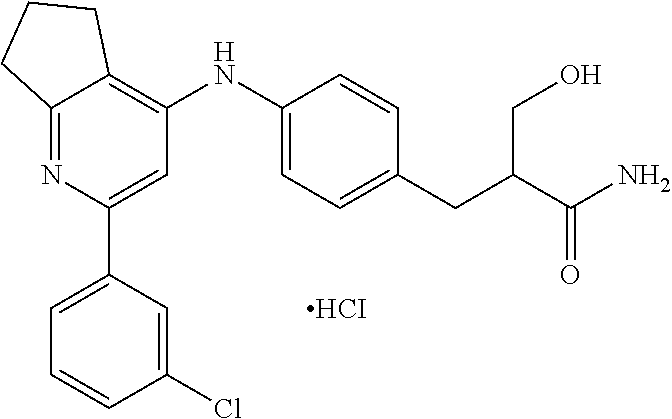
[HCI].C12=NC(C3=CC=CC(Cl)=C3)=CC(NC3=CC=C(CC(C(N)=O)CO)C=C3)=C1CCC2
